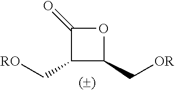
C(C1C(C[RO])C(=O)O1)[OR]
